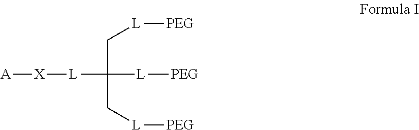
[A][X][L]C(C[L][PEG])(C[L][PEG])[L][PEG]
